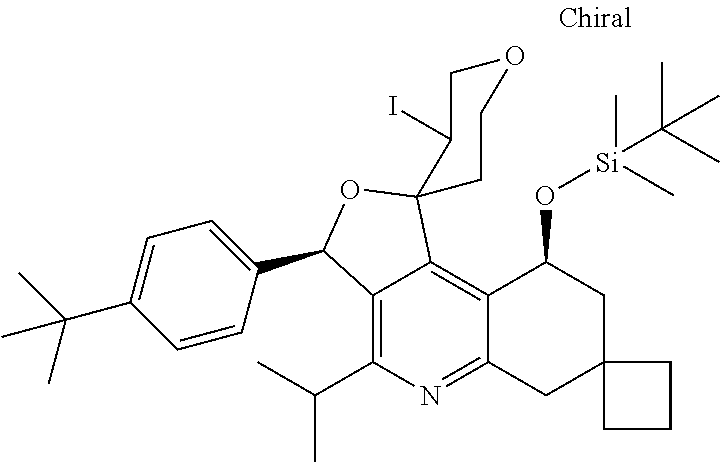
C12=C(C(C)C)N=C3C(=C1C1(OC2C2=CC=C(C(C)(C)C)C=C2)C(I)COCC1)C(O[Si](C)(C(C)(C)C)C)CC1(C3)CCC1
